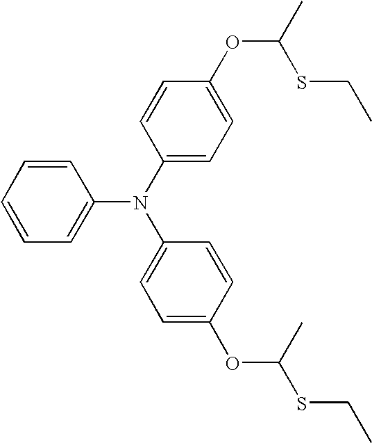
C1=CC=CC(N(C2=CC=C(OC(C)SCC)C=C2)C2=CC=C(OC(SCC)C)C=C2)=C1
